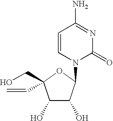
C1(O)C(O)C(N2C(=O)N=C(N)C=C2)OC1(CO)C=C
